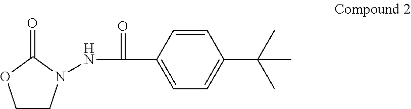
C1CN(NC(C2=CC=C(C(C)(C)C)C=C2)=O)C(=O)O1
